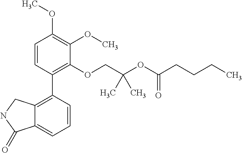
C1=CC(C2=C3C(=CC=C2)C(=O)NC3)=C(OCC(OC(CCCC)=O)(C)C)C(OC)=C1OC
